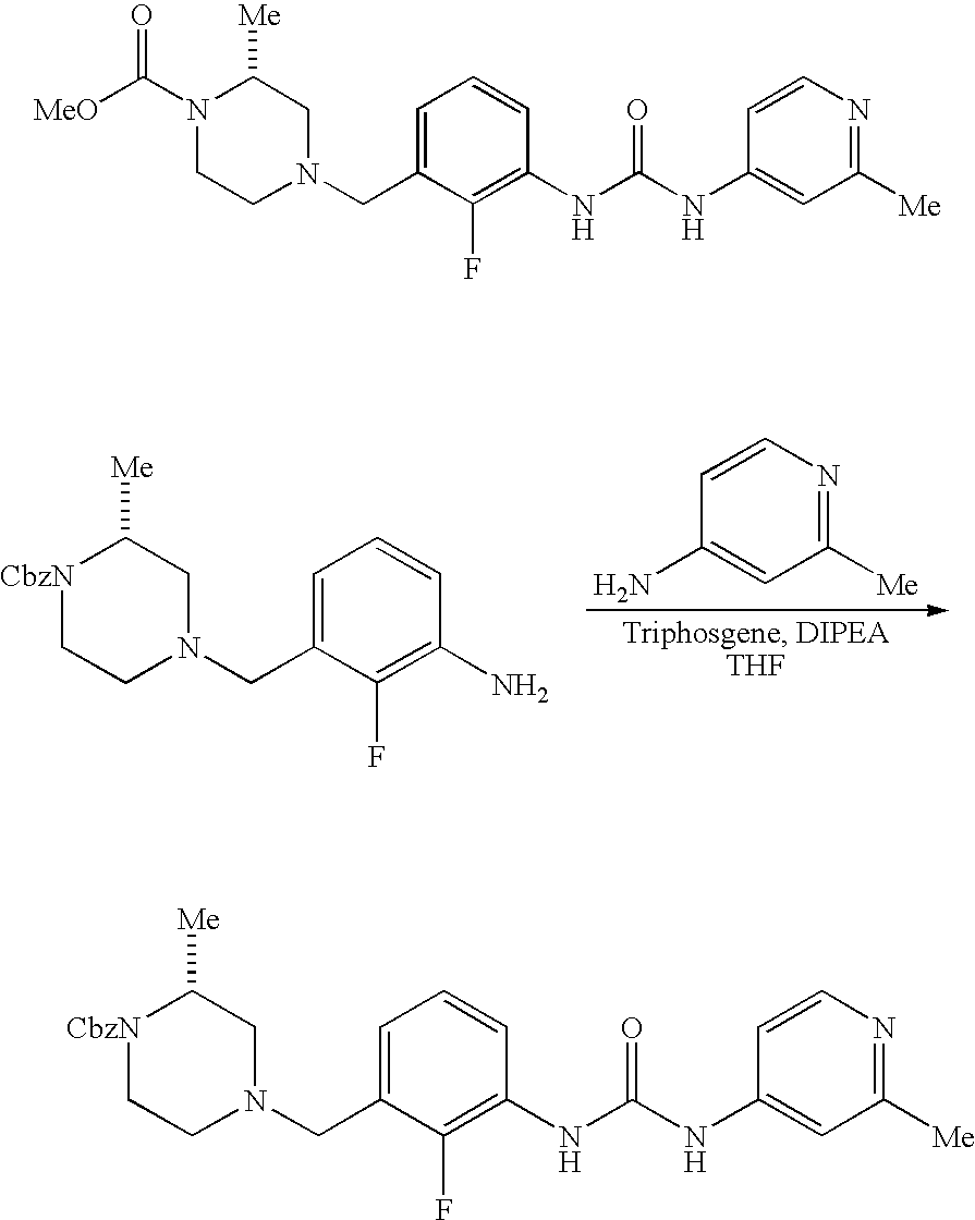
C1([Me])=NC=CC(N)=C1.C1=C(CN2CC([Me])[CbzN]CC2)C(F)=C(N)C=C1.C1=C(CN2CC([Me])N(C(=O)[MeO])CC2)C(F)=C(NC(=O)NC2=CC([Me])=NC=C2)C=C1.C1=C(CN2CC([Me])[CbzN]CC2)C(F)=C(NC(NC2=CC([Me])=NC=C2)=O)C=C1
